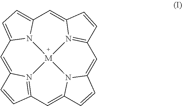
C1=C2N3=C(C=C4N5C(=CC6=N7C(=CC8=CC=C1N8[M]753)C=C6)C=C4)C=C2
